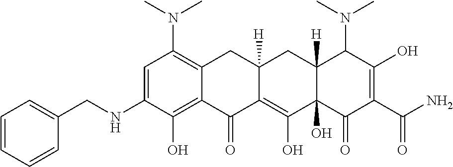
C1=C(NCC2=CC=CC=C2)C(O)=C2C(=C1N(C)C)CC1([H])C(=C(O)C3(O)C([H])(C1)C(N(C)C)C(O)=C(C(N)=O)C3=O)C2=O
